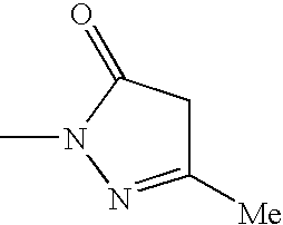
C1C([Me])=NN(C)C1=O
